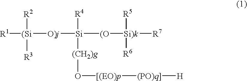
[R1][(Si]([R2])([O)j][Si]([R4])([(CH2)g]O[[(EO)p][(PO)q]][H])[(O][Si)k]([R7])([R5])[R6])[R3]
